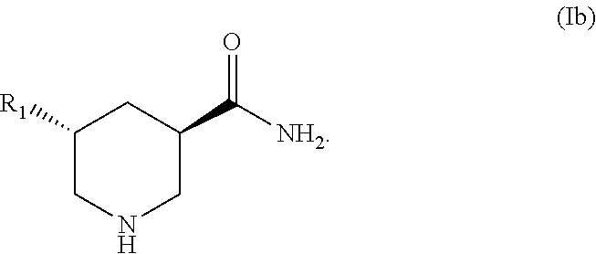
C1([R1])CNCC(C([NH2])=O)C1
